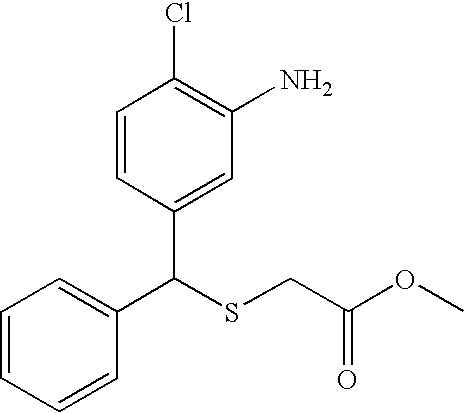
C1(C(SCC(=O)OC)C2=CC(N)=C(Cl)C=C2)=CC=CC=C1
